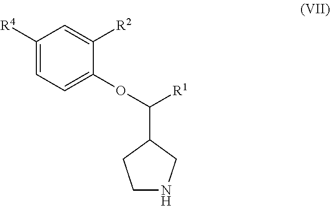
C1([R4])=CC=C(OC([R1])C2CCNC2)C([R2])=C1
